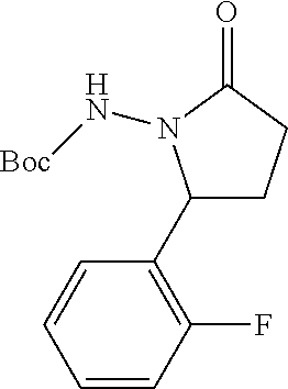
C1=CC(F)=C(C2CCC(=O)N2N[Boc])C=C1
